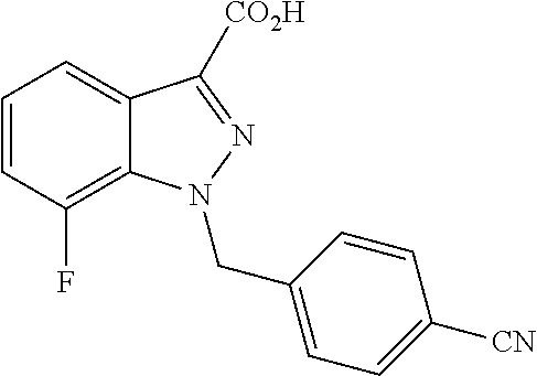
C1=CC(F)=C2C(=C1)C([CO2H])=NN2CC1=CC=C([CN])C=C1
